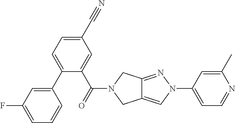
C1(C2=CC=C(C#N)C=C2C(=O)N2CC3=CN(C4=CC=NC(C)=C4)N=C3C2)=CC(F)=CC=C1
